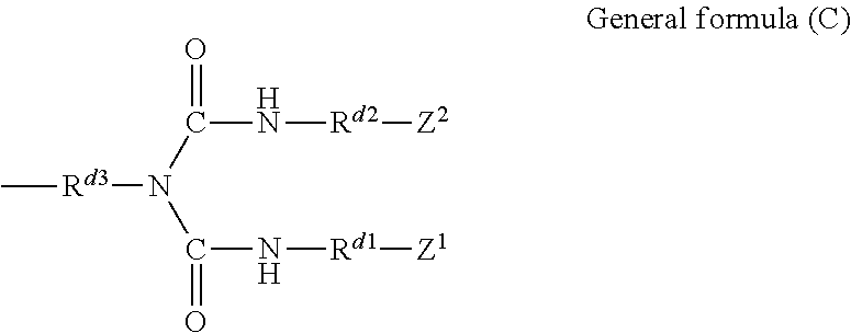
[Rd3](N(C(N[Rd2][Z2])=O)C(N[Rd1][Z1])=O)C
